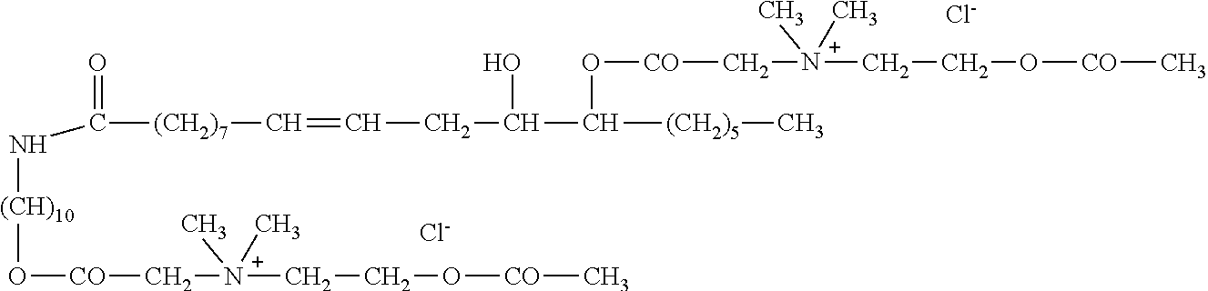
[Cl-].[Cl-].O([(CH)10]NC([(CH2)7]C=CCC(O)C([(CH2)5]C)O[CO]C[N+](CCO[CO]C)(C)C)=O)[CO]C[N+](CCO[CO]C)(C)C
